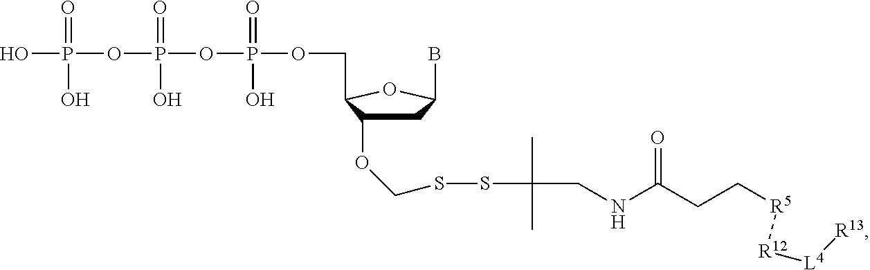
OP(OP(OP(=O)(O)OCC1C(OCSSC(CNC(CC[R5][R12][L4][R13])=O)(C)C)CC(B)O1)(=O)O)(=O)O
